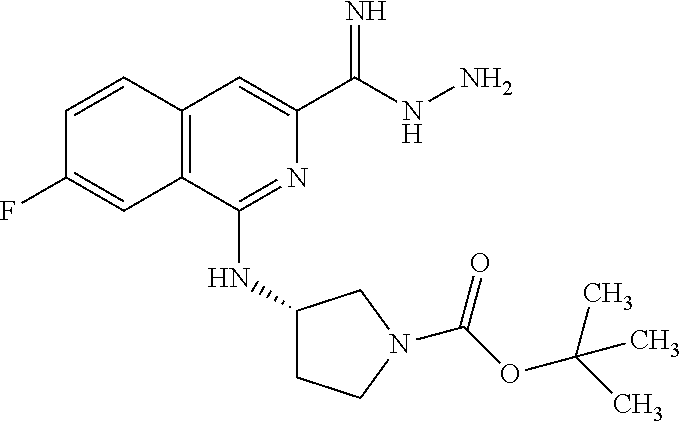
C1=CC2=C(C=C1F)C(NC1CCN(C(OC(C)(C)C)=O)C1)=NC(C(NN)=N)=C2
